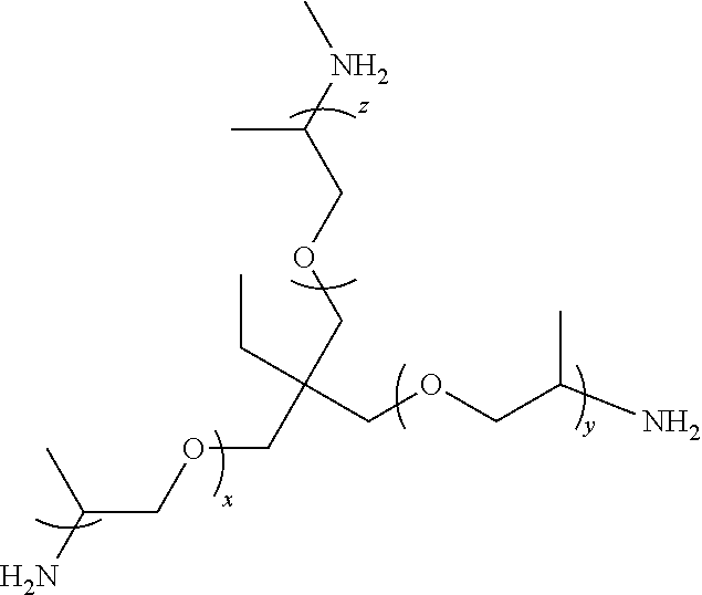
CC(COCC(CC)(COCC(N)C)COCC(N)C)NC
